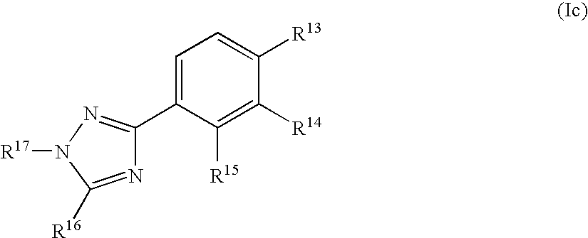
C1=C(C2=NN([R17])C([R16])=N2)C([R15])=C([R14])C([R13])=C1
